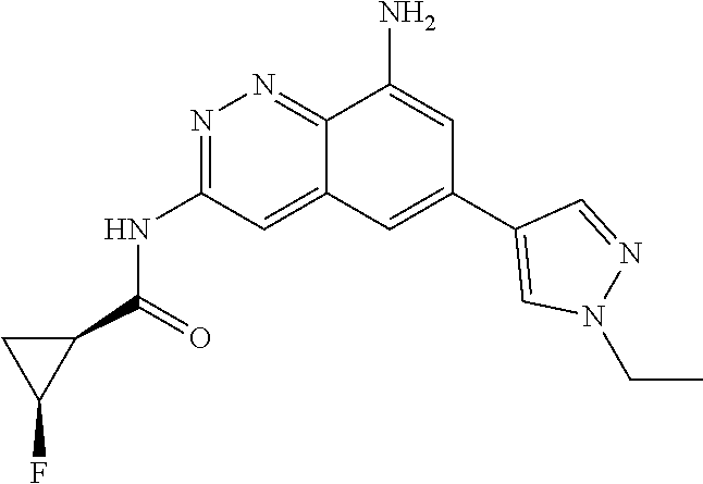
C1(C(=O)NC2=NN=C3C(=C2)C=C(C2=CN(CC)N=C2)C=C3N)CC1F
